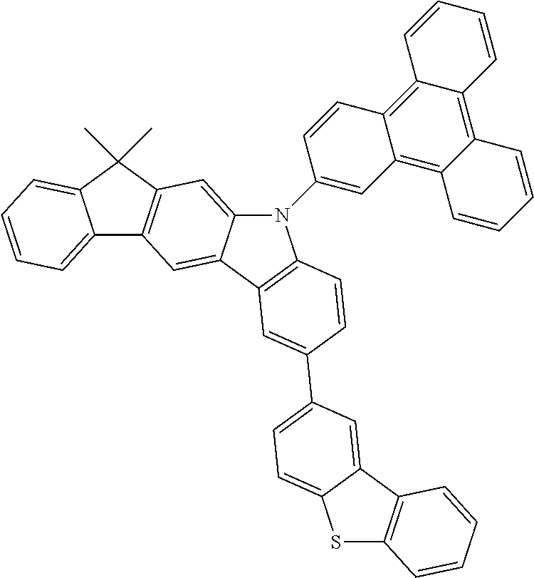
C12=CC=CC=C1C(C)(C)C1=C2C=C2C(=C1)N(C1=CC3=C4C(=C5C(=C3C=C1)C=CC=C5)C=CC=C4)C1=C2C=C(C2=CC=C3C(=C2)C2=C(S3)C=CC=C2)C=C1
